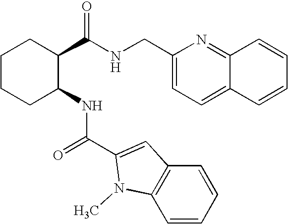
C1CCC(NC(=O)C2=CC3=C(C=CC=C3)N2C)C(C(NCC2=CC=C3C(=N2)C=CC=C3)=O)C1
